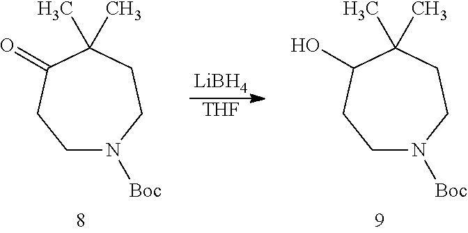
CC1(C)CCN([Boc])CCC1=O.[LiBH4].[THF].CC1(C)CCN([Boc])CCC1O
